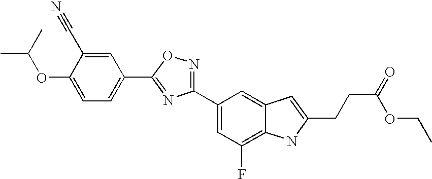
C1=C(C#N)C(OC(C)C)=CC=C1C1=NC(C2=CC(F)=C3C(=C2)C=C(CCC(=O)OCC)N3)=NO1
